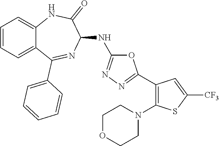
C1=CC=C2C(=C1)NC(=O)C(NC1=NN=C(C3=C(N4CCOCC4)SC([CF3])=C3)O1)N=C2C1=CC=CC=C1
